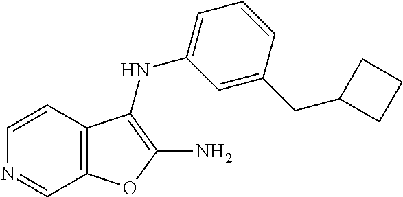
C12=C(C=CN=C1)C(NC1=CC=CC(CC3CCC3)=C1)=C(N)O2
